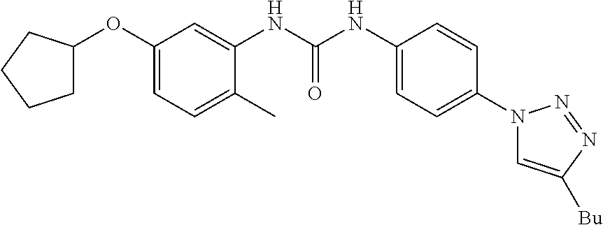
C1(OC2CCCC2)=CC=C(C)C(NC(NC2=CC=C(N3C=C([Bu])N=N3)C=C2)=O)=C1
